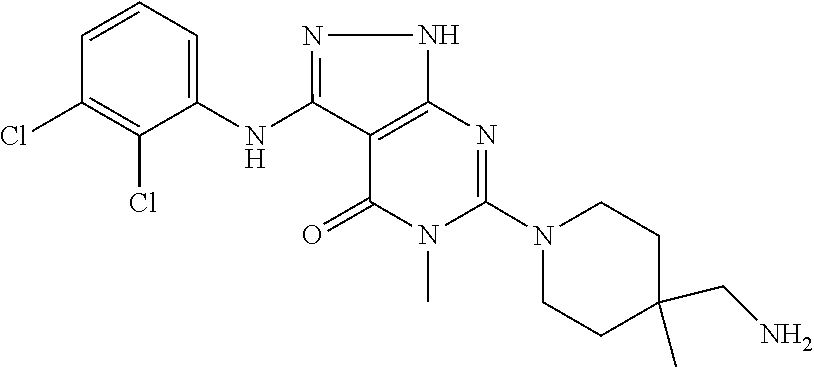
C1C(C)(CN)CCN(C2=NC3=C(C(NC4=CC=CC(Cl)=C4Cl)=NN3)C(=O)N2C)C1
